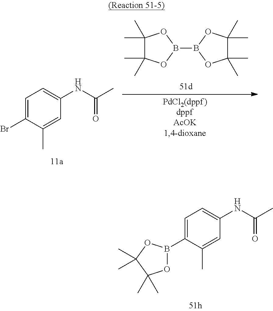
C1=C(Br)C(C)=CC(NC(C)=O)=C1.C1(C)(C)C(C)(C)OB(B2OC(C)(C)C(C)(C)O2)O1.C1=C(B2OC(C)(C)C(C)(C)O2)C(C)=CC(NC(C)=O)=C1
